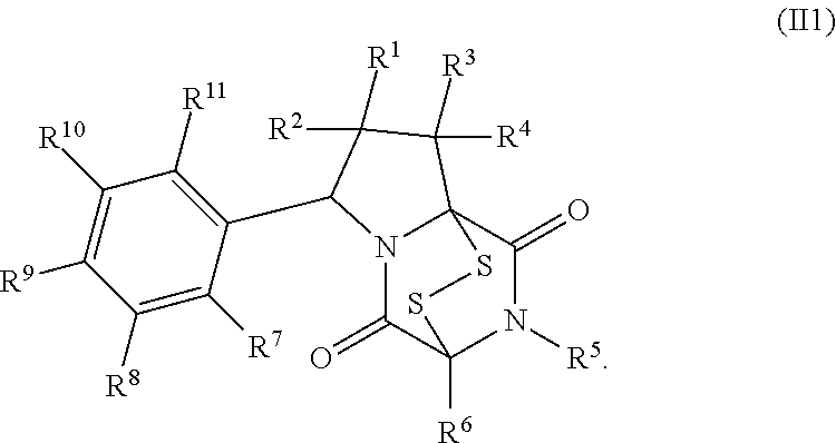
N12C(=O)C3([R6])N([R5])C(=O)C1(C([R3])([R4])C([R2])([R1])C2C1=C([R11])C([R10])=C([R9])C([R8])=C1[R7])SS3
